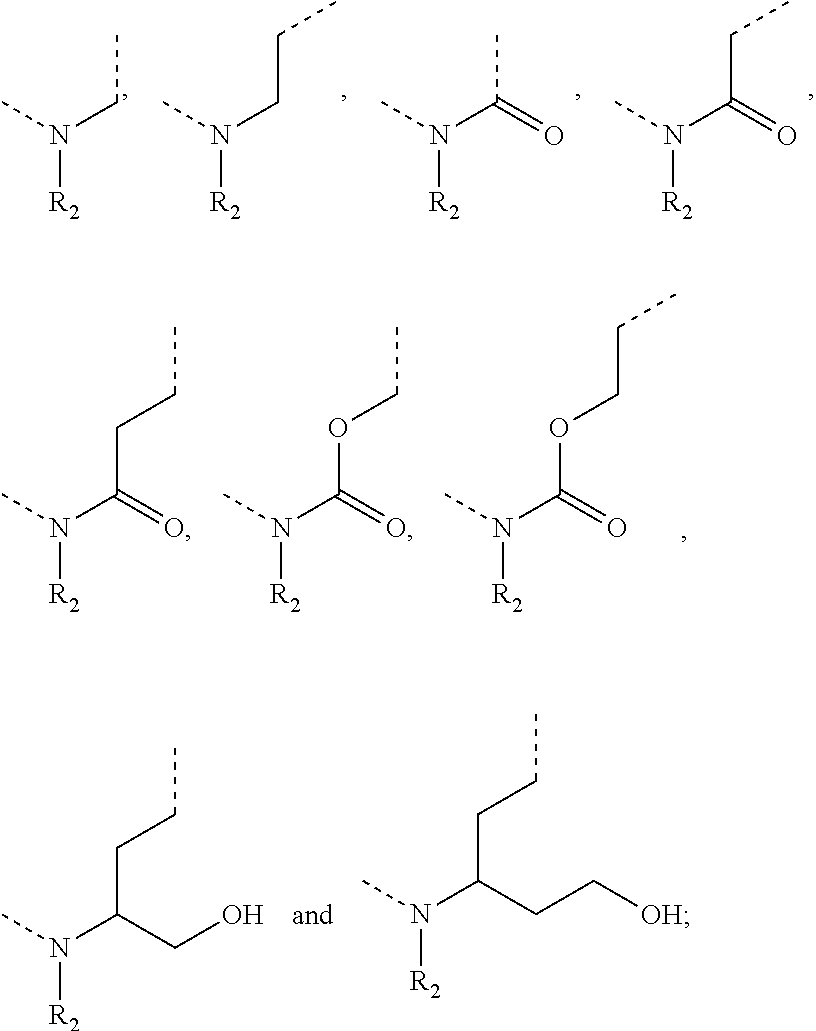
CN(CC)[R2].CN(CCC)[R2].CN(C(C)=O)[R2].CN(C(CC)=O)[R2].CN(C(CCC)=O)[R2].CN(C(OCC)=O)[R2].CN(C(OCCC)=O)[R2].CN(C(CCC)CO)[R2].CN(C(CCC)CC[OH])[R2]
